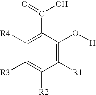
C1([R1])=C(O[H])C(C(=O)O)=C([R4])C([R3])=C1[R2]
